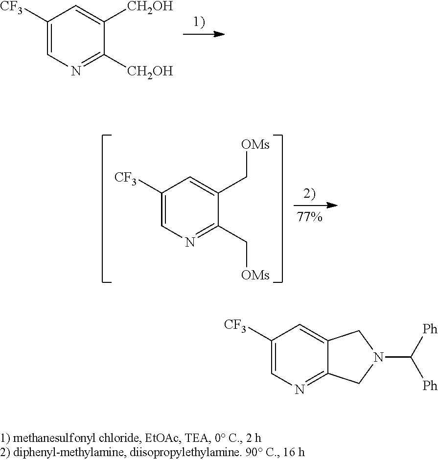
C1([CF3])=CN=C([CH2OH])C([CH2OH])=C1.C1([CF3])=CN=C(C[OMs])C(C[OMs])=C1.C1([CF3])=CN=C2C(=C1)CN(C([Ph])[Ph])C2
